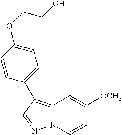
C12=C(C3=CC=C(OCCO)C=C3)C=NN1C=CC([OCH3])=C2
